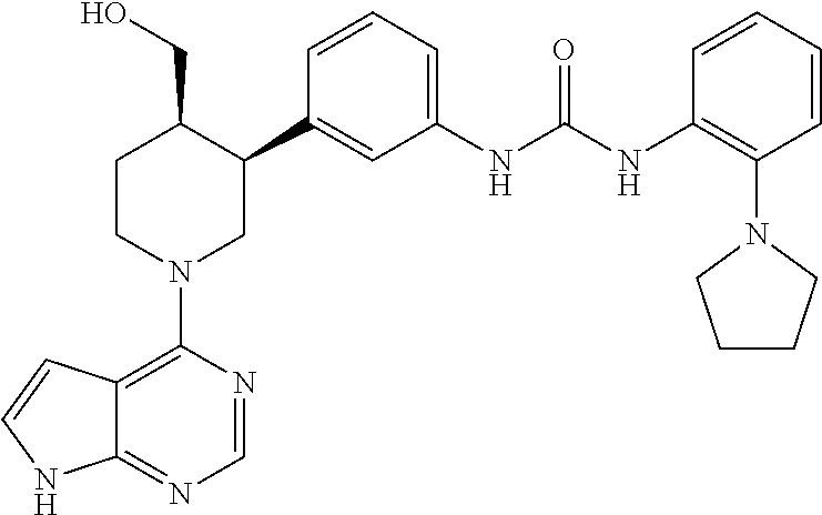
C12=C(N3CC(C4=CC(NC(NC5=C(N6CCCC6)C=CC=C5)=O)=CC=C4)C(CO)CC3)N=CN=C1NC=C2
